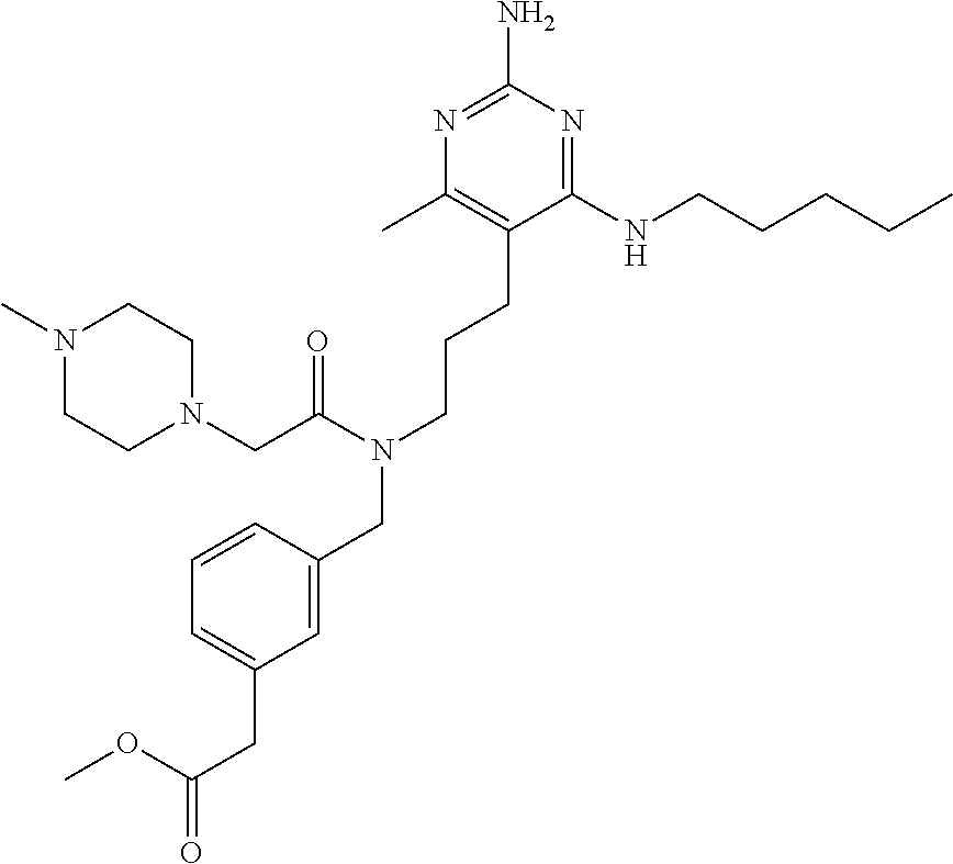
C1(NCCCCC)=NC(N)=NC(C)=C1CCCN(CC1=CC(CC(=O)OC)=CC=C1)C(CN1CCN(C)CC1)=O
